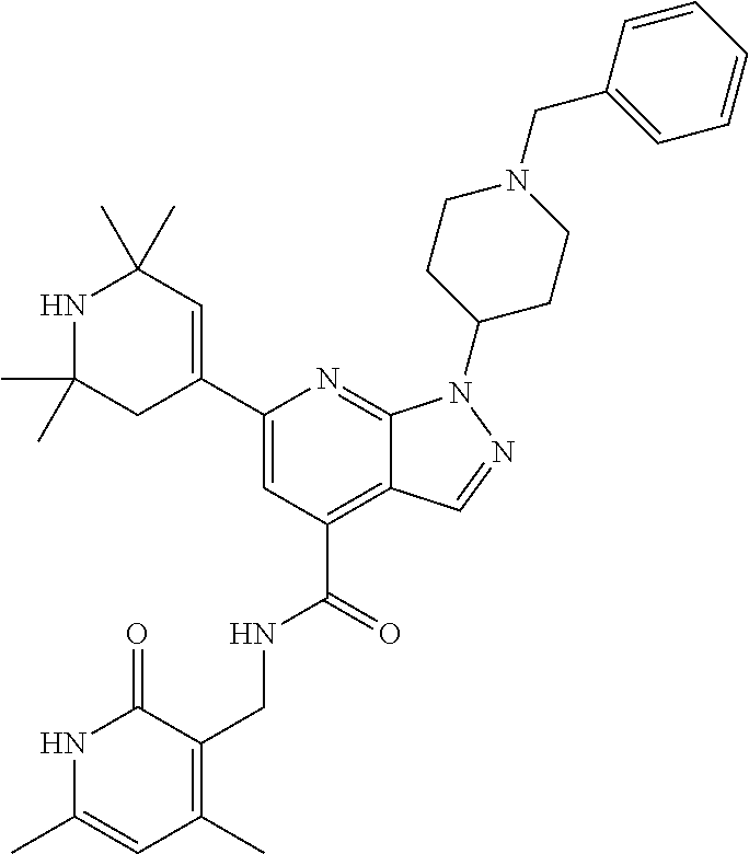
N1C(C)=CC(C)=C(CNC(C2=C3C(=NC(C4=CC(C)(C)NC(C)(C)C4)=C2)N(C2CCN(CC4=CC=CC=C4)CC2)N=C3)=O)C1=O
